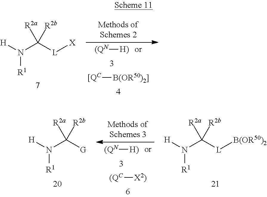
C([G])([R2a])([R2b])N([R1])[H].[(QN][H)].[(QC][X2)].C([L][B(OR50)2])([R2a])([R2b])N([R1])[H].N(C([L][X])([R2a])[R2b])([H])[R1].[(QN][H)].[[QC][B(OR50)2]]
